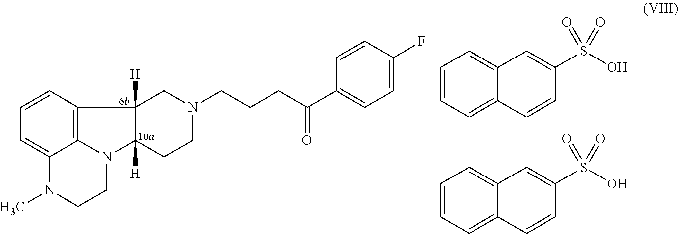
C1=CC=C2C(=C1)C=C(S(O)(=O)=O)C=C2.C1=CC=C2C(=C1)C=C(S(O)(=O)=O)C=C2.C1=CC2=C3C(=C1)N(C)CCN3C1([H])CCN(CCCC(C3=CC=C(F)C=C3)=O)CC21[H]
